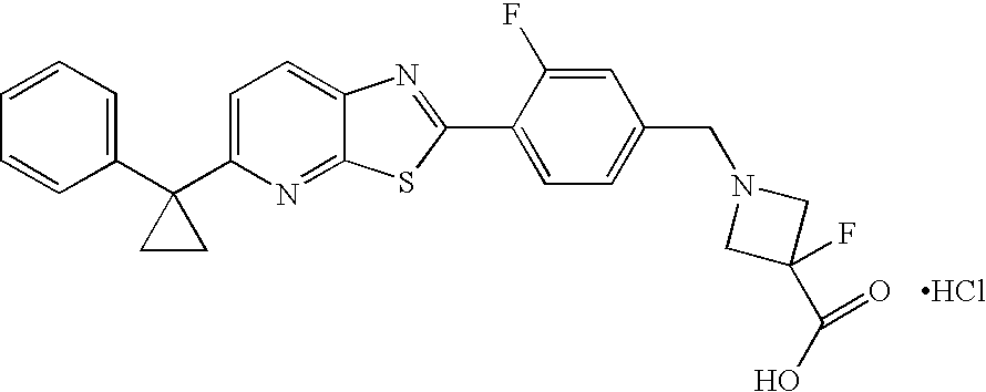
C1=CC=C(C2(C3=CC=C4C(=N3)SC(C3=CC=C(CN5CC(C(O)=O)(F)C5)C=C3F)=N4)CC2)C=C1.Cl
